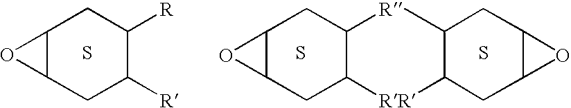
C12C(CC([R])C([R])C1)O2.S.S.S.C12C(CC([RR]C3CC4C(CC3C)O4)C([R])C1)O2
